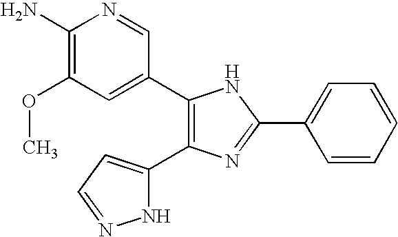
C1(C2=CC(OC)=C(N)N=C2)=C(C2=CC=NN2)N=C(C2=CC=CC=C2)N1
